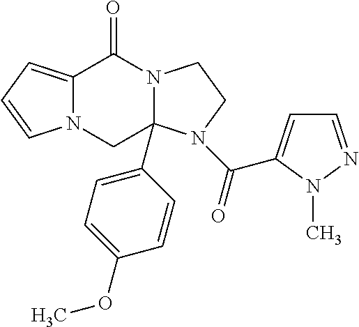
C12=CC=CN1CC1(C3=CC=C(OC)C=C3)N(C2=O)CCN1C(=O)C1=CC=NN1C
